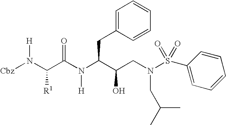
C(C(N(C(C(CN(S(C1=CC=CC=C1)(=O)=O)CC(C)C)O)CC1=CC=CC=C1)[H])=O)(N([Cbz])[H])[R1]
